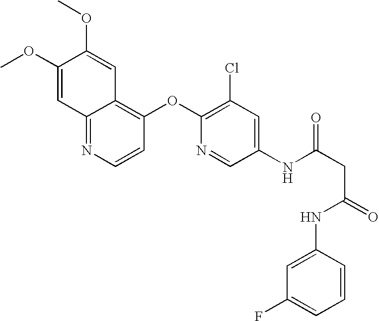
COC1=CC2=NC=CC(OC3=C(Cl)C=C(NC(CC(NC4=CC(F)=CC=C4)=O)=O)C=N3)=C2C=C1OC
